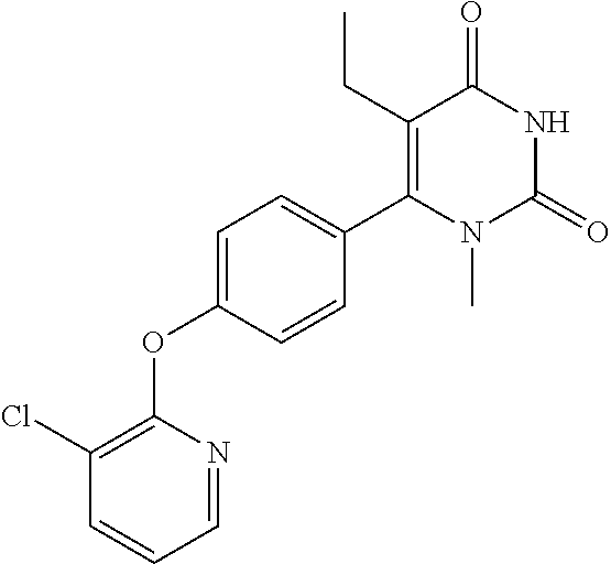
C1=C(OC2=C(Cl)C=CC=N2)C=CC(C2=C(CC)C(=O)NC(=O)N2C)=C1
